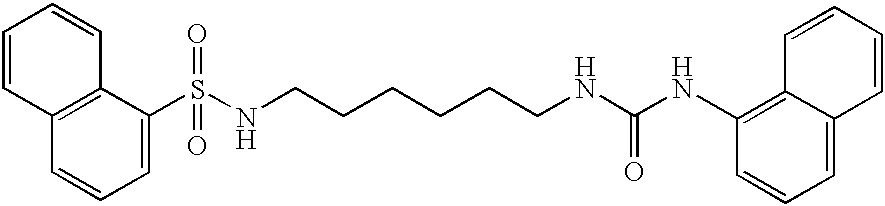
C12=C(C(S(NCCCCCCNC(NC3=C4C(=CC=C3)C=CC=C4)=O)(=O)=O)=CC=C1)C=CC=C2
